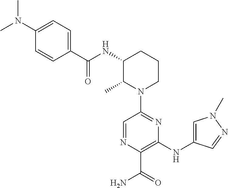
N(C1C(C)N(C2=NC(NC3=CN(C)N=C3)=C(C(=O)N)N=C2)CCC1)C(C1=CC=C(N(C)C)C=C1)=O
